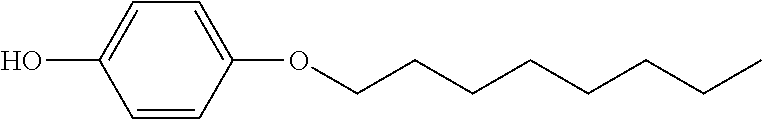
C1=CC(OCCCCCCCC)=CC=C1O
